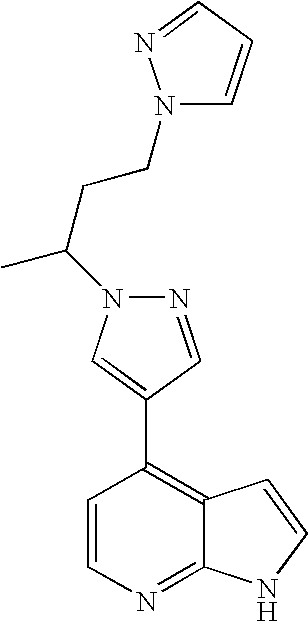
N1=CC(C2=C3C(=NC=C2)NC=C3)=CN1C(CCN1C=CC=N1)C
